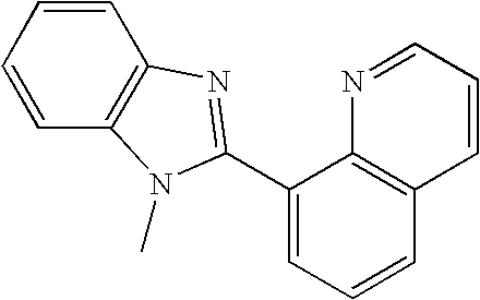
C1=CC=CC2=C1N(C)C(C1=CC=CC3=C1N=CC=C3)=N2
